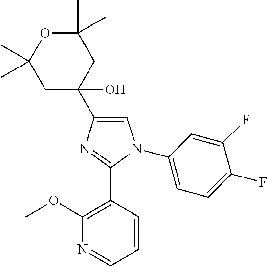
C1=C(C2(O)CC(C)(C)OC(C)(C)C2)N=C(C2=C(OC)N=CC=C2)N1C1=CC=C(F)C(F)=C1
